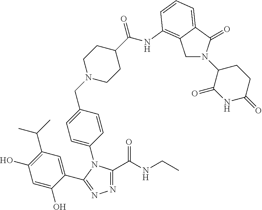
C1=C(O)C(C2=NN=C(C(NCC)=O)N2C2=CC=C(CN3CCC(C(=O)NC4=C5CN(C6C(=O)NC(=O)CC6)C(=O)C5=CC=C4)CC3)C=C2)=CC(C(C)C)=C1O
